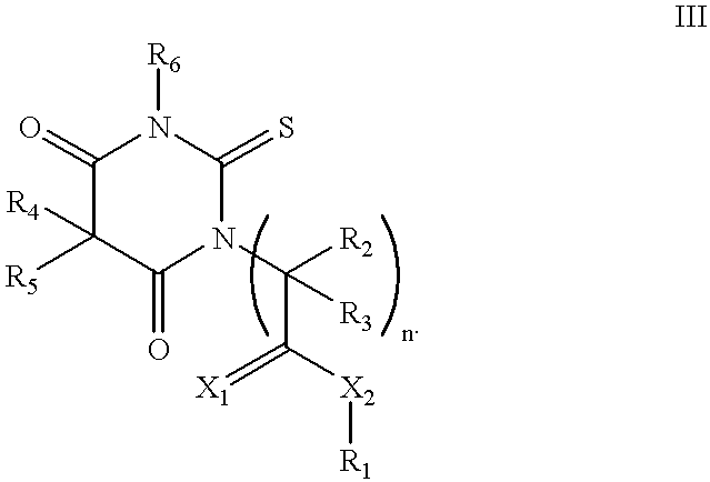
C1(=O)C([R5])([R4])C(=O)N(C(C(=[X1])[X2][R1])([R3])[R2])C(=S)N1[R6]
